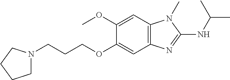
C1(OC)=CC2=C(C=C1OCCCN1CCCC1)N=C(NC(C)C)N2C
